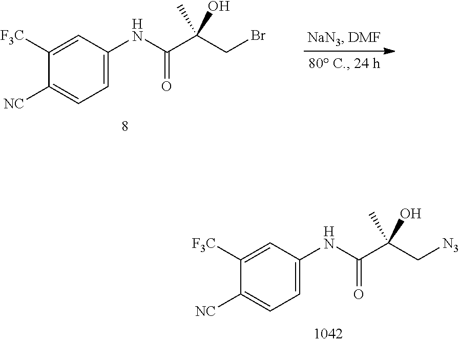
O=C(C(C[N3])(C)O)NC1=CC=C([NC])C([F3C])=C1.O=C(C(CBr)(C)O)NC1=CC=C([NC])C([F3C])=C1
